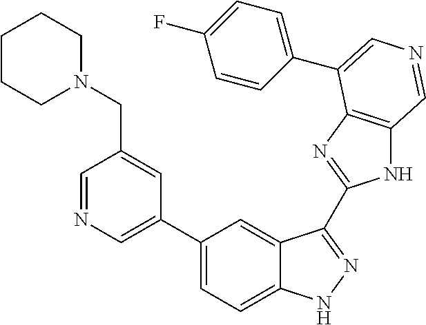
C1(C2=CN=CC(CN3CCCCC3)=C2)=CC=C2C(=C1)C(C1=NC3=C(N1)C=NC=C3C1=CC=C(F)C=C1)=NN2
